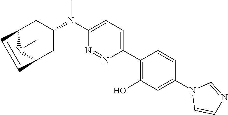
C12N(C)C(CC(N(C3=CC=C(C4=C(O)C=C(N5C=CN=C5)C=C4)N=N3)C)C1)C=C2
